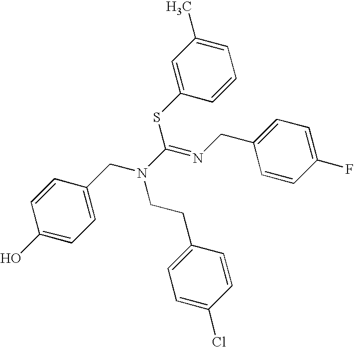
C1=C(CN(C(=NCC2=CC=C(F)C=C2)SC2=CC(C)=CC=C2)CCC2=CC=C(Cl)C=C2)C=CC(O)=C1
